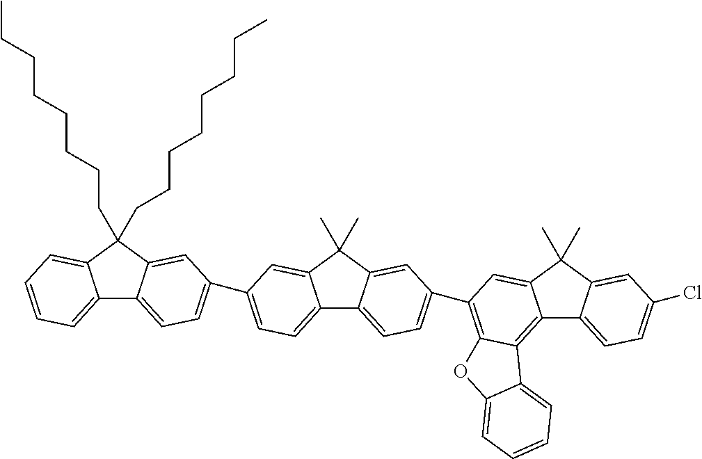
C12=CC=CC=C1C(CCCCCCCC)(CCCCCCCC)C1=CC(C3=CC=C4C5=CC=C(C6=C7C(=C8C9=CC=C(Cl)C=C9C(C)(C)C8=C6)C6=CC=CC=C6O7)C=C5C(C)(C)C4=C3)=CC=C21
